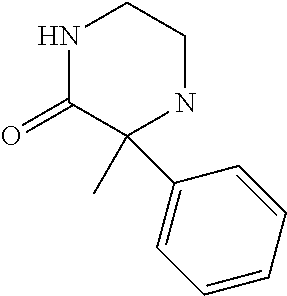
N1C(=O)C(C)(C2=CC=CC=C2)NCC1
